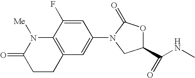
C12=C(C=C(N3C(=O)OC(C(=O)NC)C3)C=C1F)CCC(=O)N2[Me]
